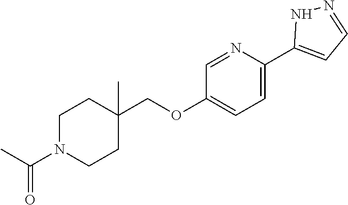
C1=C(C2=CC=NN2)N=CC(OCC2(C)CCN(C(C)=O)CC2)=C1
